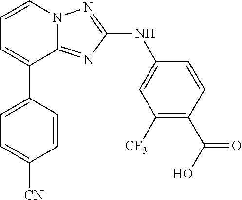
C1=C(C2=CC=CN3C2=NC(NC2=CC([CF3])=C(C(O)=O)C=C2)=N3)C=CC([CN])=C1
